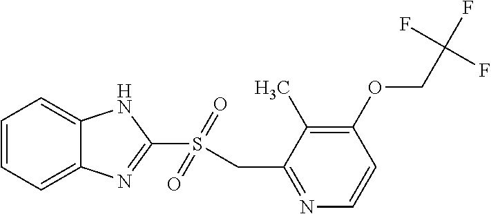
C1=CC=C2C(=C1)NC(S(=O)(=O)CC1=NC=CC(OCC(F)(F)F)=C1C)=N2
